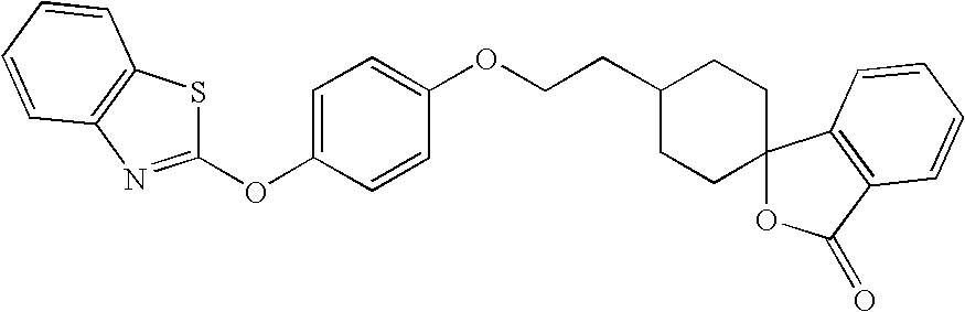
C1(OC2=CC=C(OCCC3CCC4(CC3)OC(=O)C3=C4C=CC=C3)C=C2)=NC2=C(S1)C=CC=C2
